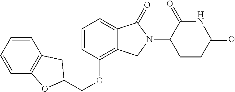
C1=CC(OCC2OC3=C(C=CC=C3)C2)=C2C(=C1)C(=O)N(C1CCC(=O)NC1=O)C2
